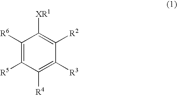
C1([R6])=C([R5])C([R4])=C([R3])C([R2])=C1[XR1]
